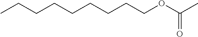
C(CCCCOC(C)=O)CCCC
